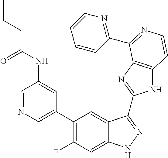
C1=C(C2=C(F)C=C3C(=C2)C(C2=NC4=C(N2)C=CN=C4C2=NC=CC=C2)=NN3)C=C(NC(CCC)=O)C=N1
